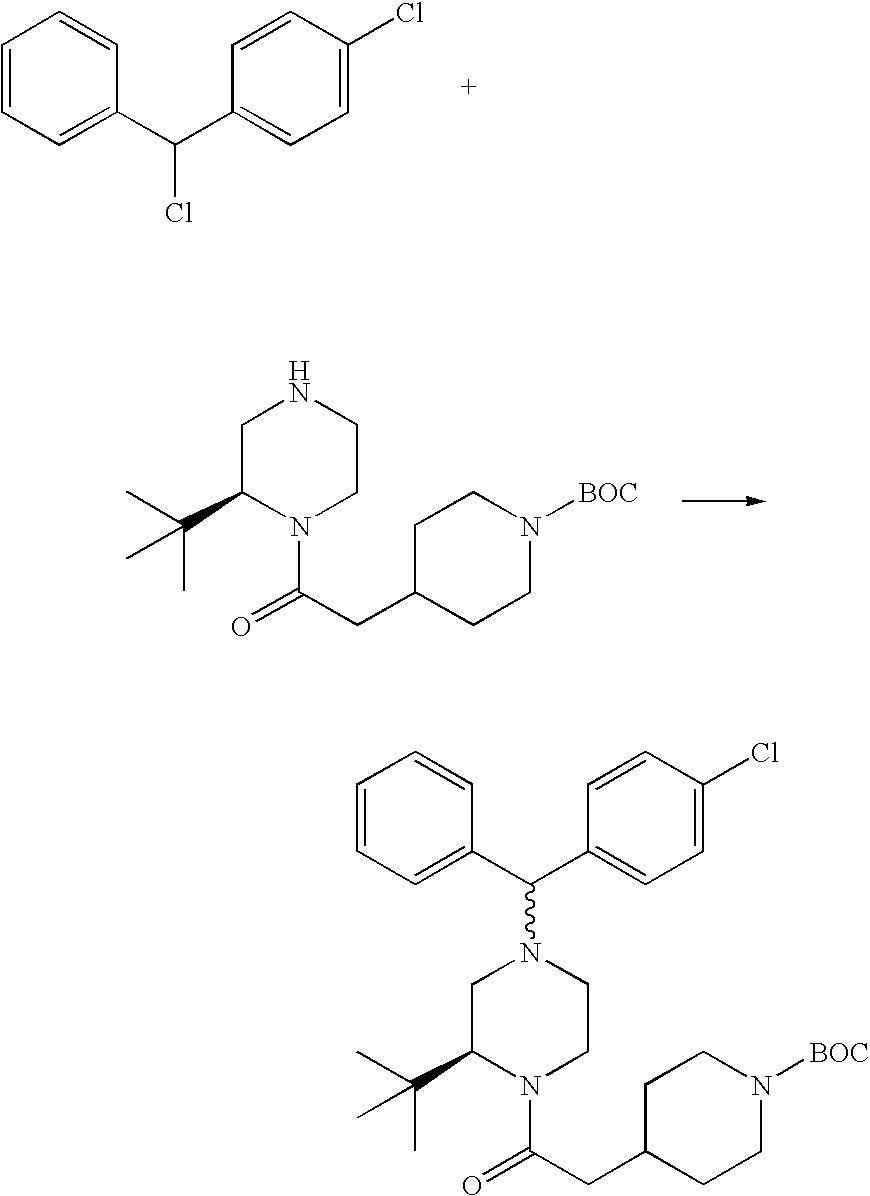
C1=CC=C(C(C2=CC=C(Cl)C=C2)Cl)C=C1.C1C(C(C)(C)C)N(C(CC2CCN([BOC])CC2)=O)CCN1.C1C(C(C)(C)C)N(C(CC2CCN([BOC])CC2)=O)CCN1C(C1=CC=CC=C1)C1=CC=C(Cl)C=C1
